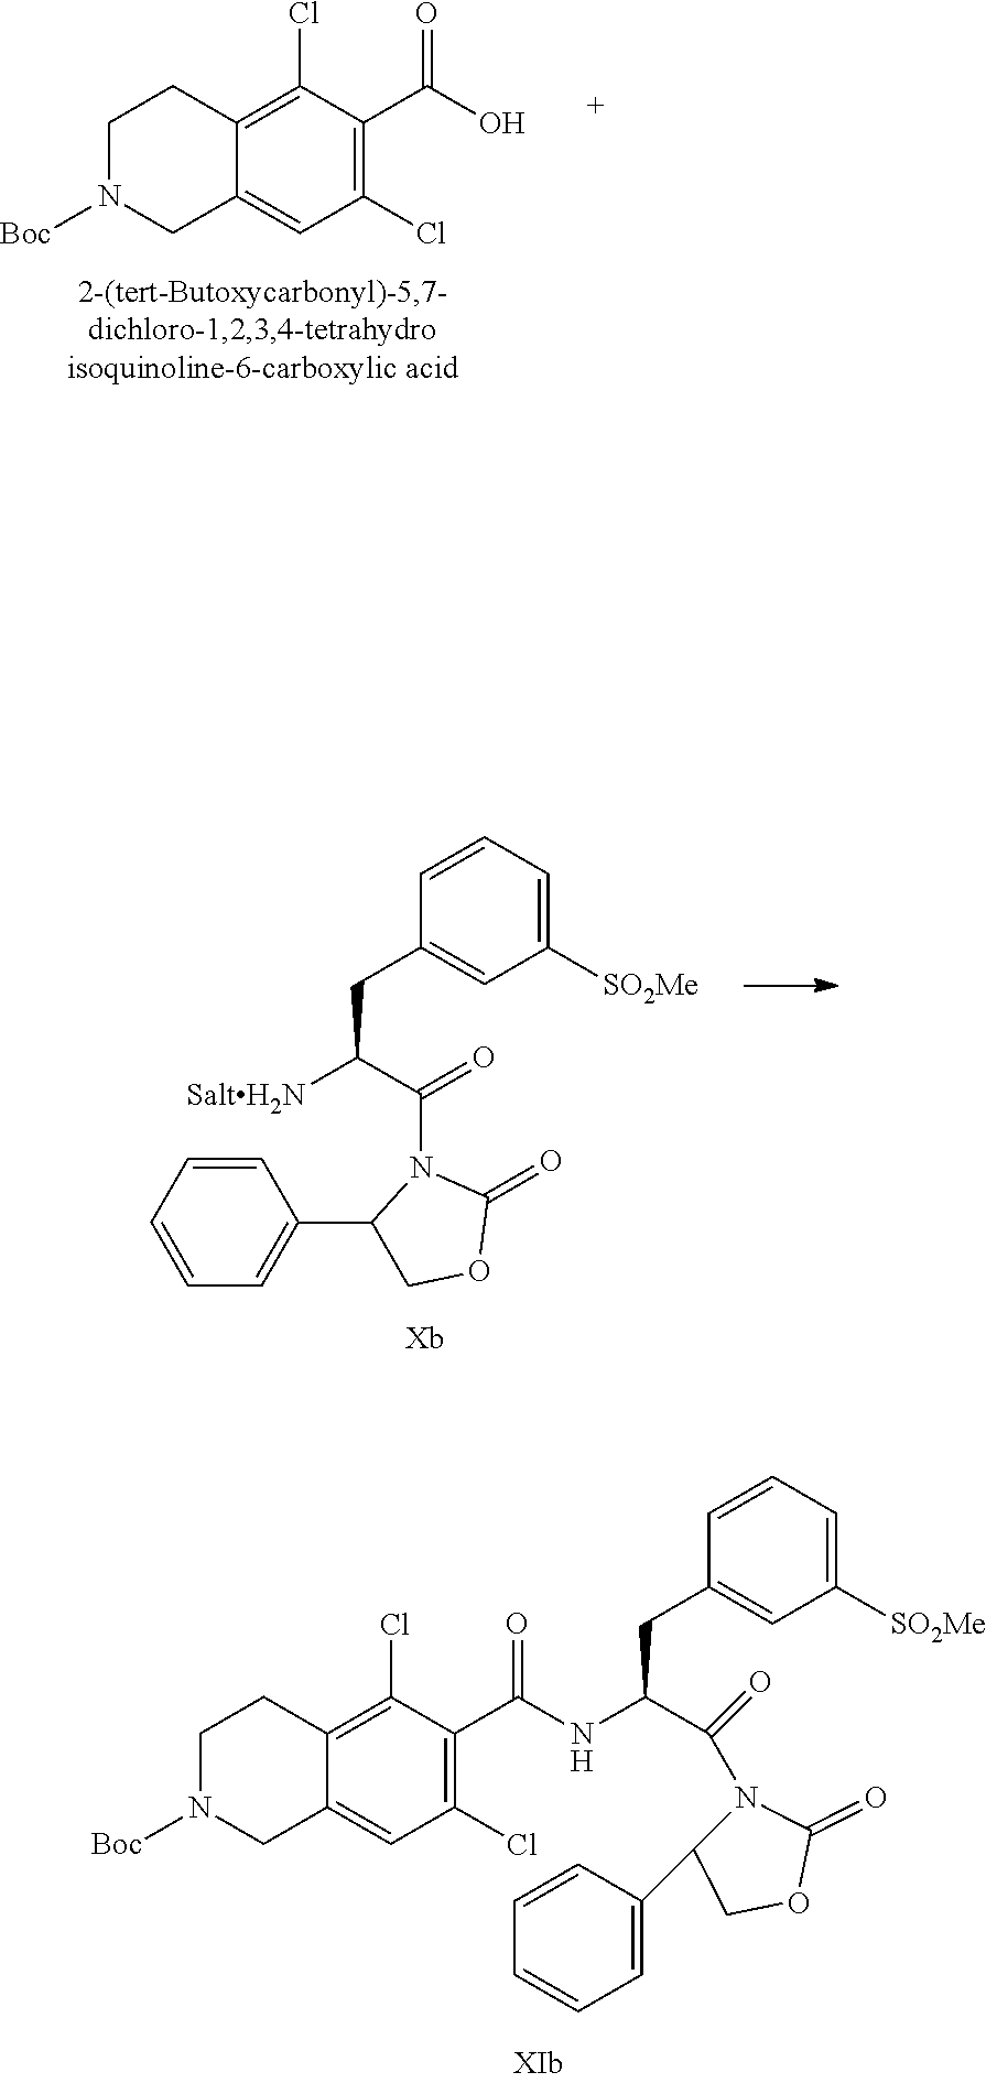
C12=C(Cl)C(C(NC(C(N3C(C4=CC=CC=C4)COC3=O)=O)CC3=CC([SO2Me])=CC=C3)=O)=C(Cl)C=C1CN([Boc])CC2.C12=C(Cl)C(C(O)=O)=C(Cl)C=C1CN([Boc])CC2.C1=CC=CC=C1C1COC(=O)N1C(C([SaltH2N])CC1=CC([SO2Me])=CC=C1)=O
